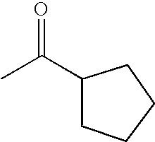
CC(C1CCCC1)=O
